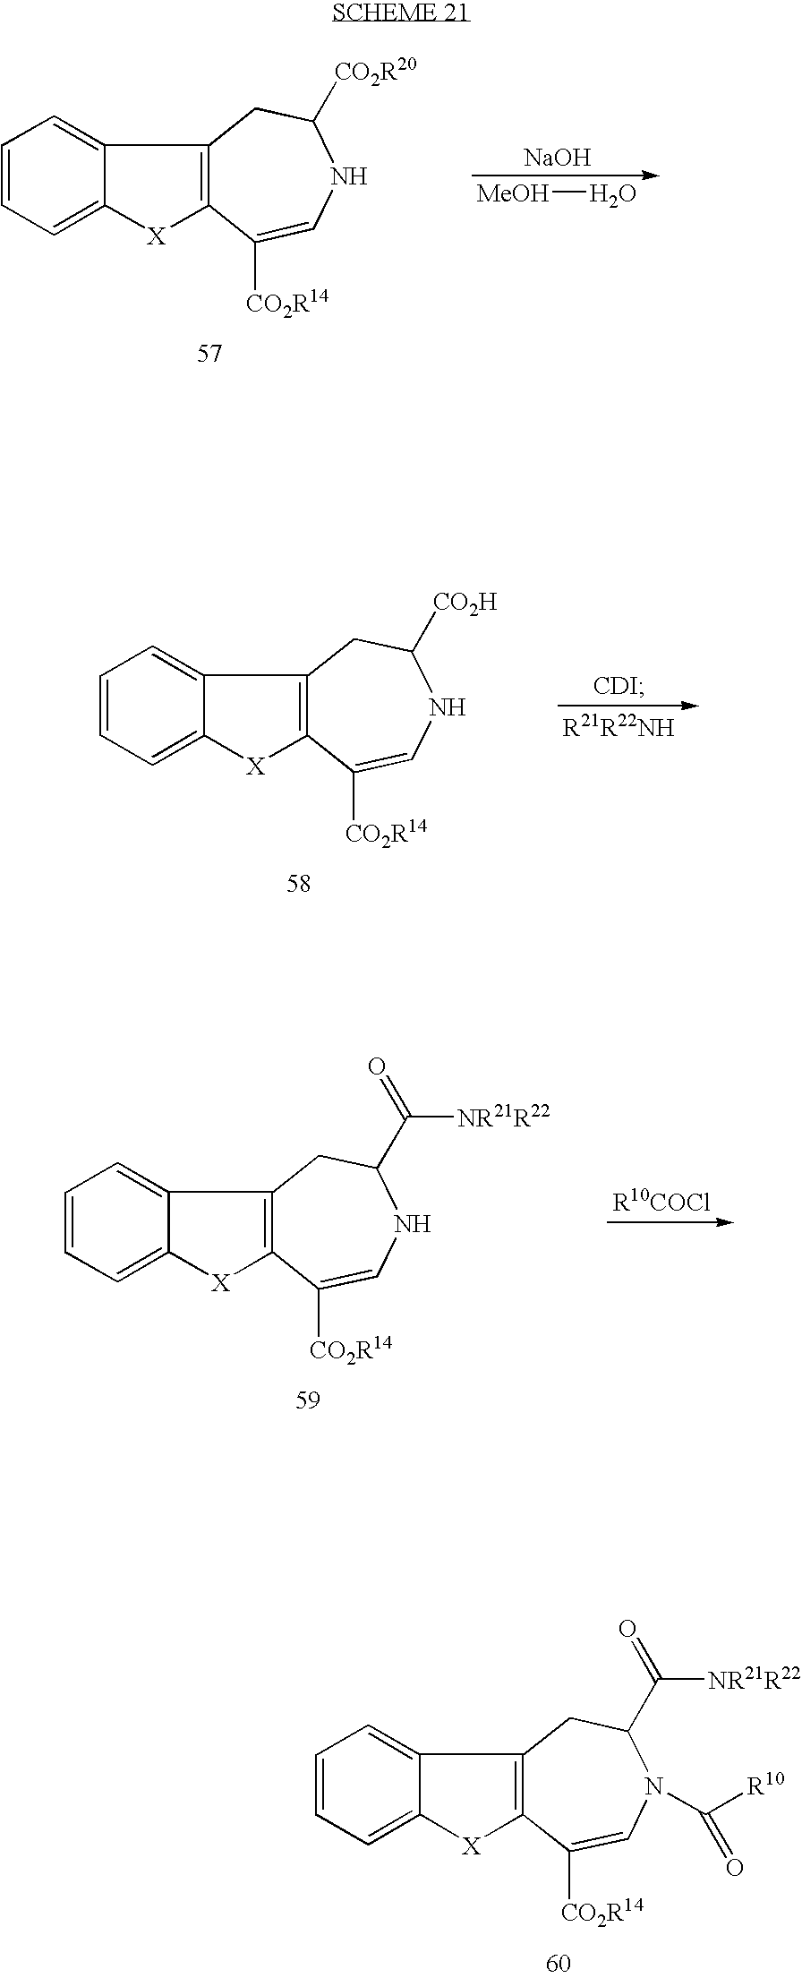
C12=CC=CC=C1[X]C1=C2CC([CO2R20])NC=C1[CO2R14].[NaOH].[MeOH]O.C12=CC=CC=C1[X]C1=C2CC([CO2H])NC=C1[CO2R14].[CDI].C12=CC=CC=C1[X]C1=C2CC(C([NR21R22])=O)NC=C1[CO2R14].[R10COCl].C12=CC=CC=C1[X]C1=C2CC(C([NR21R22])=O)N(C(=O)[R10])C=C1[CO2R14]
